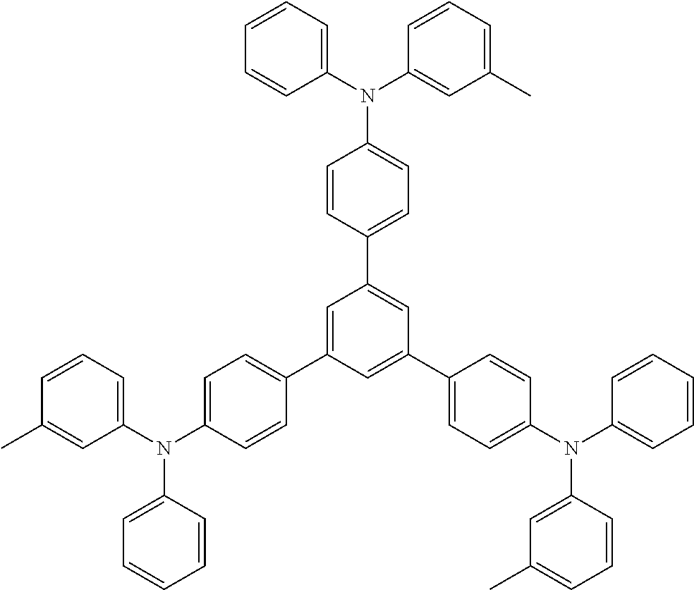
C1=CC=C(N(C2=CC(C)=CC=C2)C2=CC=C(C3=CC(C4=CC=C(N(C5=CC=CC=C5)C5=CC(C)=CC=C5)C=C4)=CC(C4=CC=C(N(C5=CC=CC(C)=C5)C5=CC=CC=C5)C=C4)=C3)C=C2)C=C1
